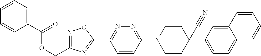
C1(C(=O)OCC2=NOC(C3=NN=C(N4CCC(C#N)(C5=CC=C6C(=C5)C=CC=C6)CC4)C=C3)=N2)=CC=CC=C1
